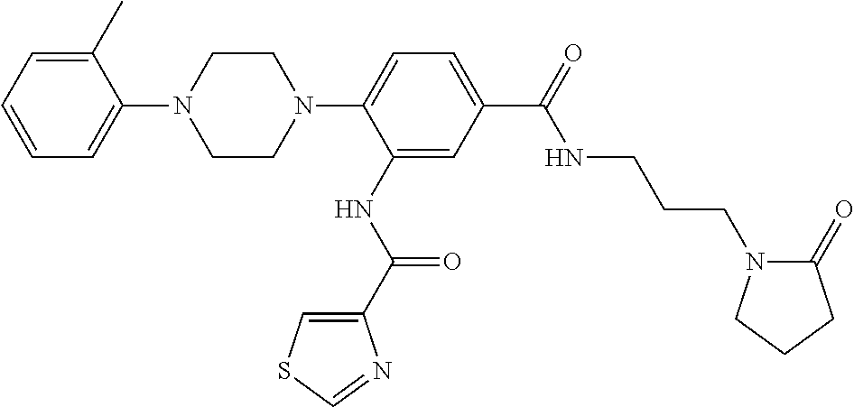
C1CN(C2=CC=C(C(=O)NCCCN3C(=O)CCC3)C=C2NC(C2=CSC=N2)=O)CCN1C1=CC=CC=C1C
